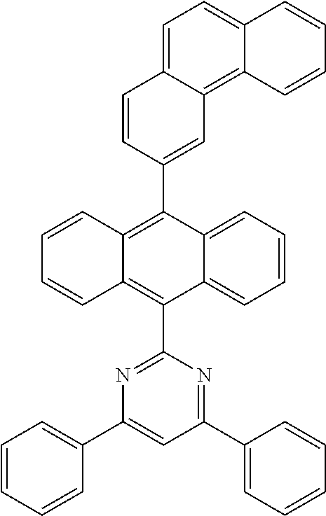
C1(C2=C3C(=C(C4=NC(C5=CC=CC=C5)=CC(C5=CC=CC=C5)=N4)C4=CC=CC=C24)C=CC=C3)=CC2=C3C(=CC=C2C=C1)C=CC=C3
